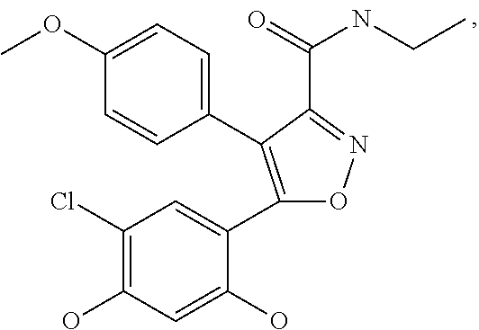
C1(C2=C(C3=CC(Cl)=C(O)C=C3O)ON=C2C(=O)NCC)=CC=C(OC)C=C1
